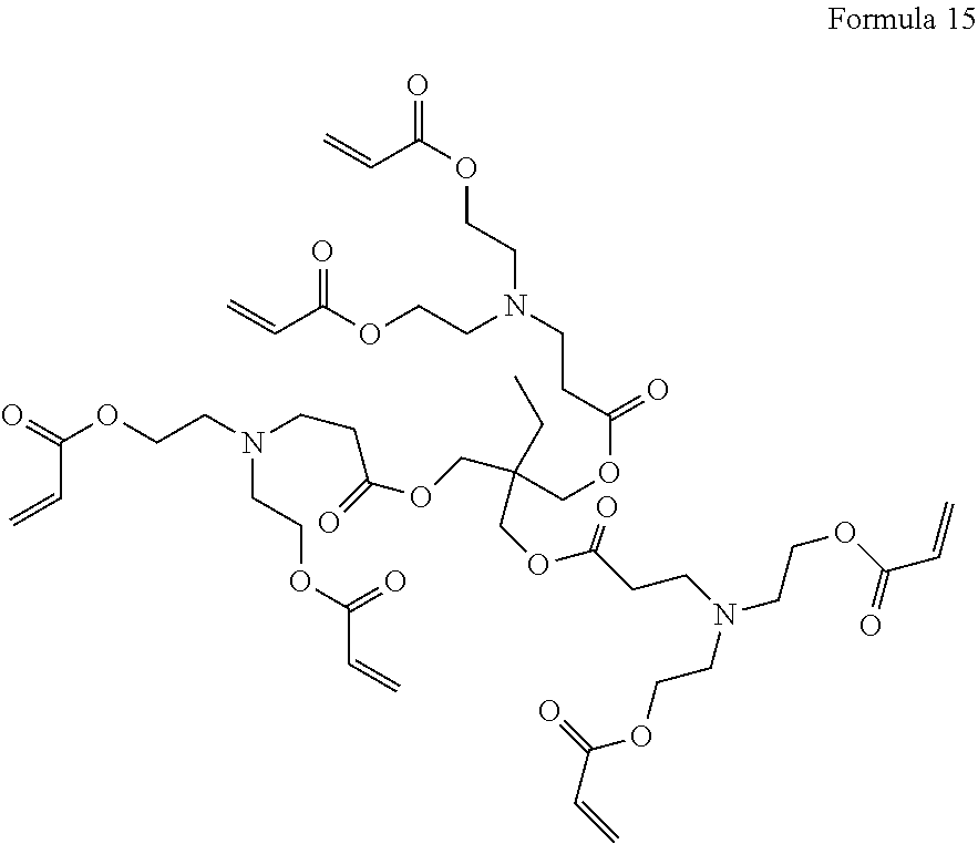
O=C(OCCN(CCC(OCC(COC(=O)CCN(CCOC(C=C)=O)CCOC(=O)C=C)(CC)COC(CCN(CCOC(C=C)=O)CCOC(C=C)=O)=O)=O)CCOC(C=C)=O)C=C
